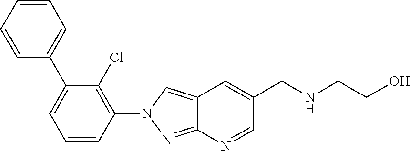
C1=CC=CC(C2=CC=CC(N3N=C4C(=C3)C=C(CNCCO)C=N4)=C2Cl)=C1
